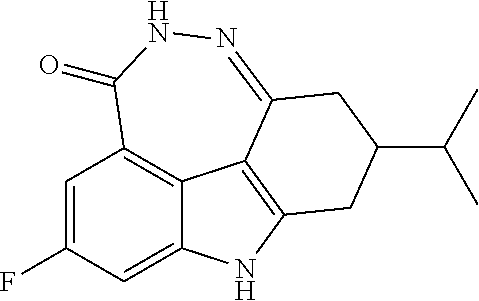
C1=C(F)C=C2C3=C1C(=O)NN=C1C3=C(N2)CC(C(C)C)C1
